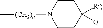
C1CC([Rb])([Q])CCN1[(CH2)n]C
